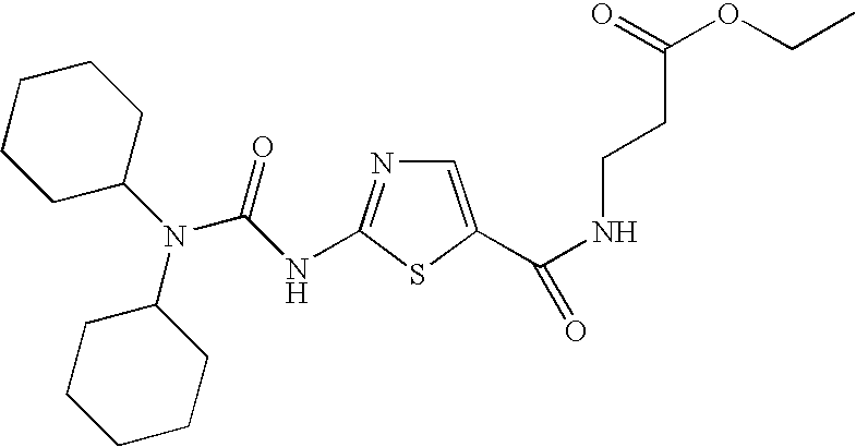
C1=C(C(NCCC(OCC)=O)=O)SC(NC(N(C2CCCCC2)C2CCCCC2)=O)=N1
